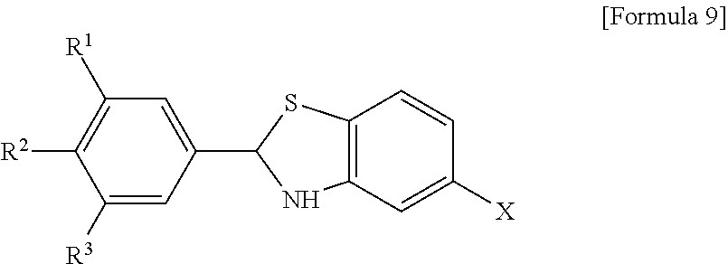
C1([R3])=CC(C2SC3=C(N2)C=C([X])C=C3)=CC([R1])=C1[R2]
